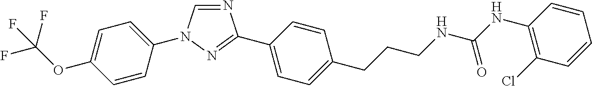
C1=C(N2C=NC(C3=CC=C(CCCNC(NC4=C(Cl)C=CC=C4)=O)C=C3)=N2)C=CC(OC(F)(F)F)=C1
